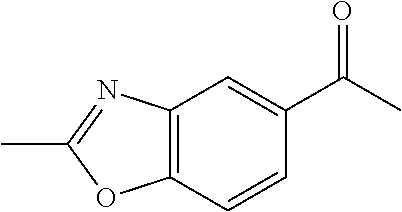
O=C(C)C1=CC2=C(C=C1)OC(C)=N2
